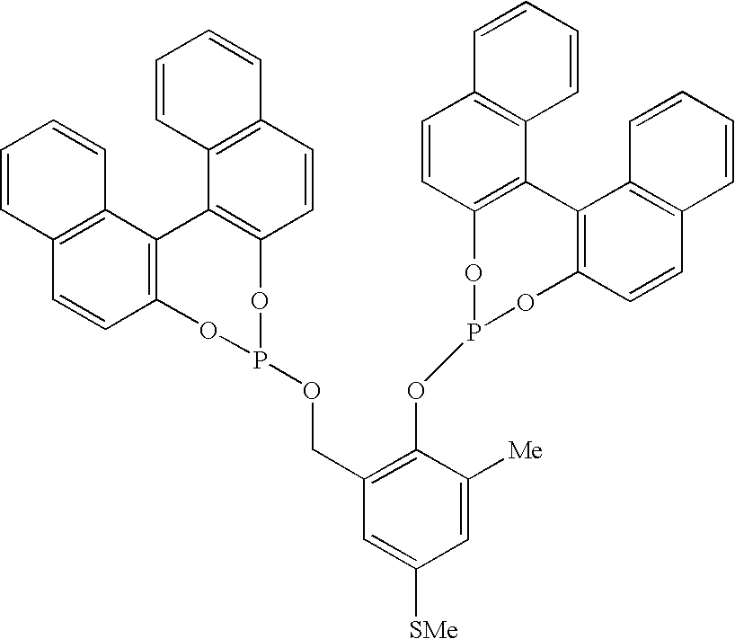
C12=C(C=CC3=C1C1=C(C=CC4=C1C=CC=C4)OP(OCC1=C(OP4OC5=C(C6=C(C=C5)C=CC=C6)C5=C(O4)C=CC4=C5C=CC=C4)C([Me])=CC([SMe])=C1)O3)C=CC=C2
